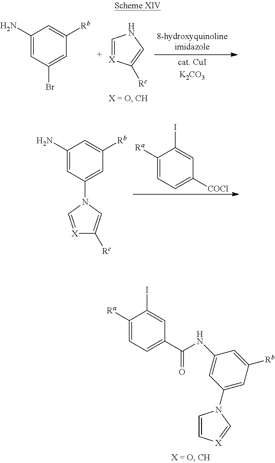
C1([Ra])=CC=C(C(NC2=CC(N3C=C[X]=C3)=CC([Rb])=C2)=O)C=C1I.C1=[X]C([Rc])=CN1.C1(N)=CC(Br)=CC([Rb])=C1.C1([Ra])=CC=C([COCl])C=C1I.C1(N)=CC(N2C=C([Rc])[X]=C2)=CC([Rb])=C1
